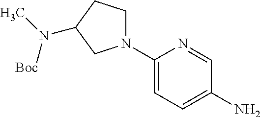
C1=C(N)C=NC(N2CCC(N([Boc])C)C2)=C1
